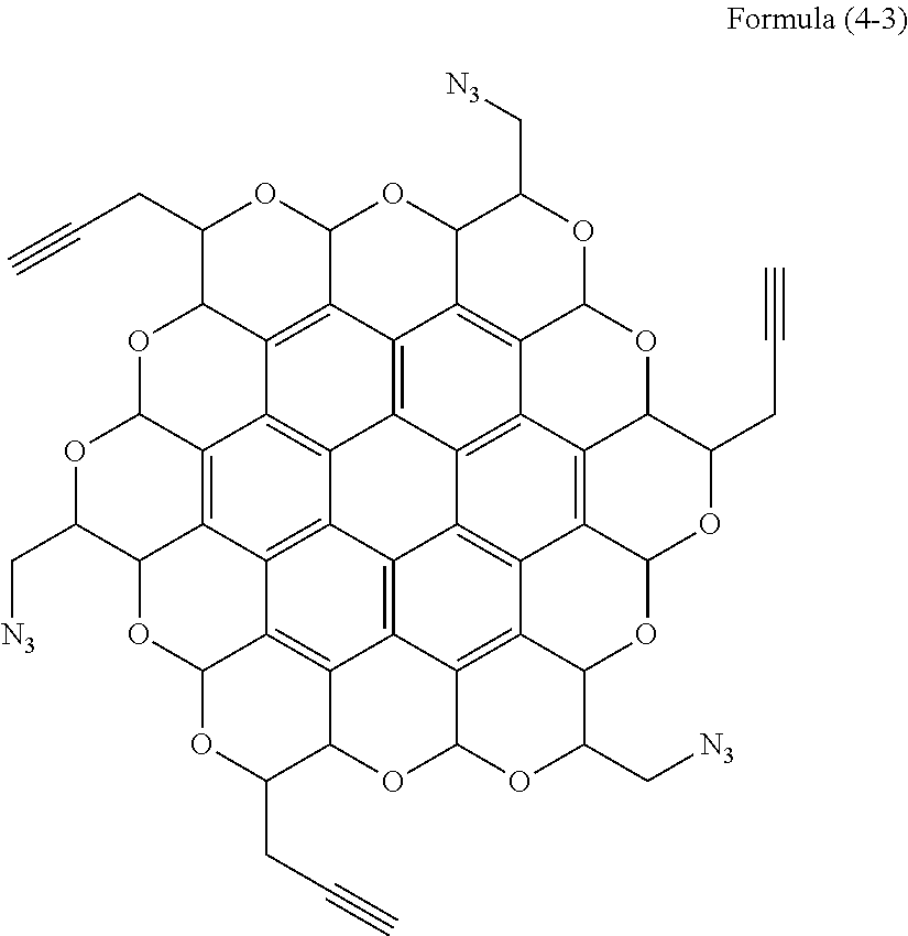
C12=C3C4=C5C6=C1C1=C7C8=C6C6=C9C%10=C8C8OC7OC(CC#C)C1OC2OC(C[N3])C3OC1C4=C2C3=C5C6=C4C5=C3C(OC(C[N3])C5OC3C4=C9C(OC%10OC8C[N3])C(CC#C)O3)OC2C(CC#C)O1
